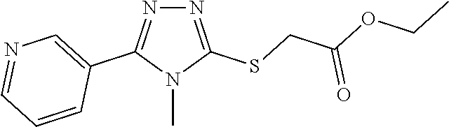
N1=C(SCC(OCC)=O)N(C)C(C2=CN=CC=C2)=N1
